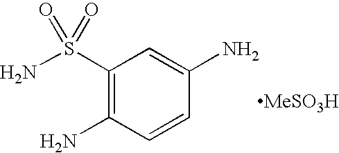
C1(S(N)(=O)=O)=C(N)C=CC(N)=C1.[MeSO3H]
